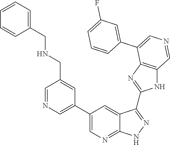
C1=NC=C(C2=CN=C3C(=C2)C(C2=NC4=C(N2)C=NC=C4C2=CC(F)=CC=C2)=NN3)C=C1CNCC1=CC=CC=C1
